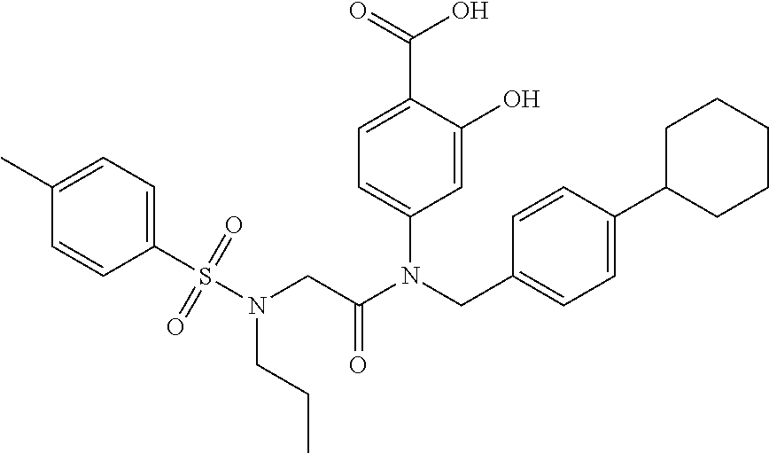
C1=C(O)C(C(=O)O)=CC=C1N(CC1=CC=C(C2CCCCC2)C=C1)C(CN(S(C1=CC=C(C)C=C1)(=O)=O)CCC)=O
